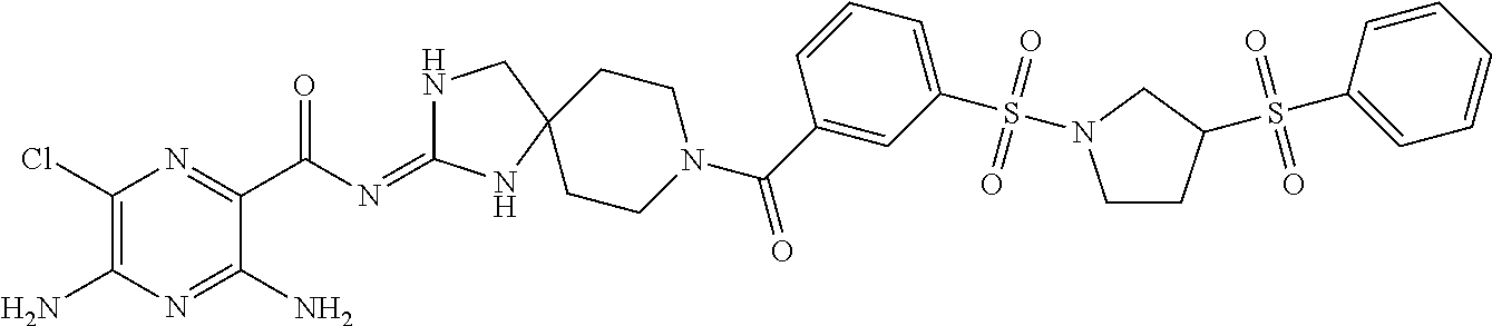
C1(Cl)=C(N)N=C(N)C(C(=O)N=C2NCC3(N2)CCN(C(=O)C2=CC(S(=O)(=O)N4CCC(S(C5=CC=CC=C5)(=O)=O)C4)=CC=C2)CC3)=N1
